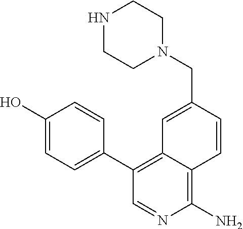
C12=C(N)N=CC(C3=CC=C(O)C=C3)=C1C=C(CN1CCNCC1)C=C2
